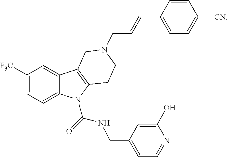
C1([F3C])=CC=C2C(=C1)C1=C(N2C(=O)NCC2=CC=NC(O)=C2)CCN(CC=CC2=CC=C([CN])C=C2)C1
